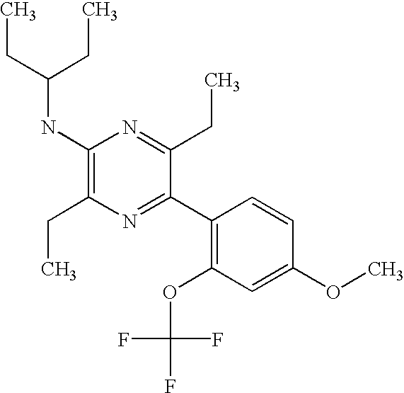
C1(NC(CC)CC)=C(CC)N=C(C2=C(OC(F)(F)F)C=C(OC)C=C2)C(CC)=N1
